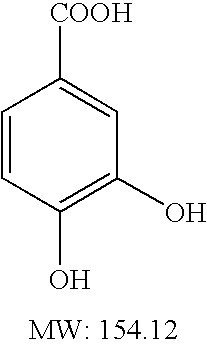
C1=CC(O)=C(O)C=C1[COOH]
